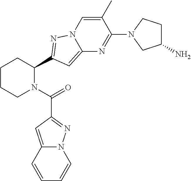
C1CCN(C(=O)C2=NN3C(=C2)C=CC=C3)C(C2=NN3C(=C2)N=C(N2CC(N)CC2)C(C)=C3)C1
